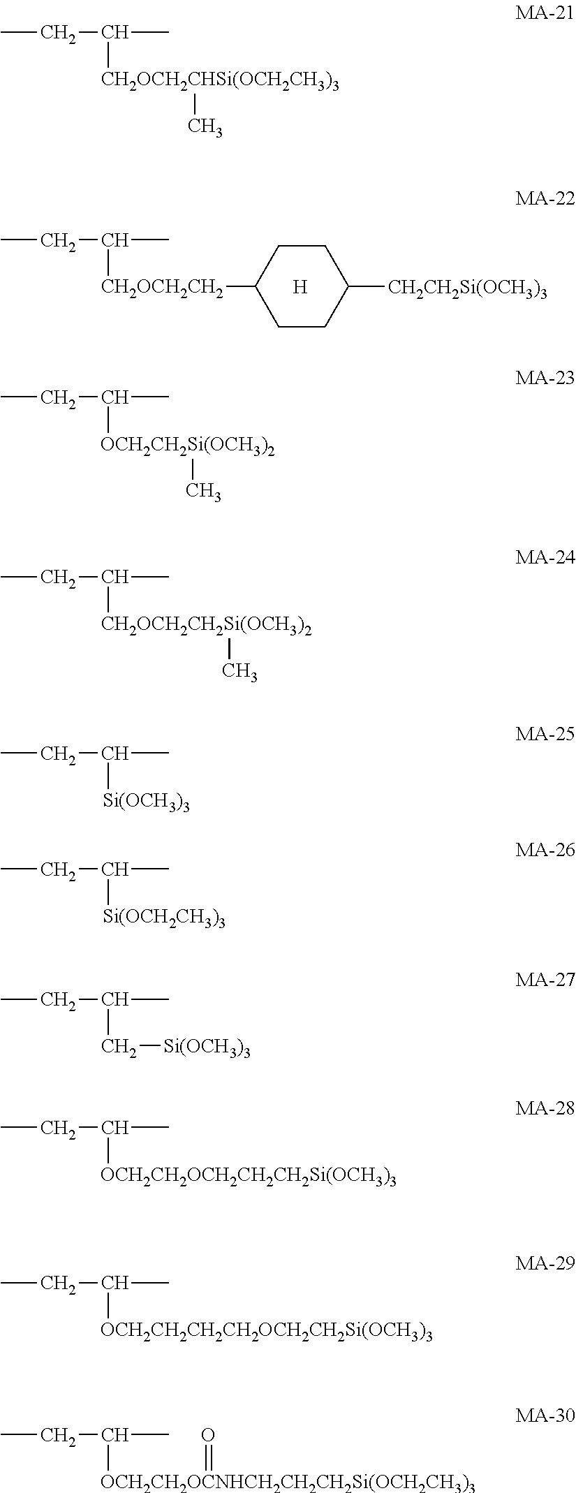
CCC(C)[CH2OCH2CH2]C1CCC([CH2CH2Si(OCH3)3])CC1.[H].CCC(C)[CH2OCH2CHSi(OCH2CH3)3]C.CCC(C)[OCH2CH2Si(OCH3)2]C.CCC(C)[CH2OCH2CH2Si(OCH3)2]C.CCC(C)[Si(OCH3)3].CCC(C)[Si(OCH2CH3)3].CCC(C)C[Si(OCH3)3].CCC(C)[OCH2CH2OCH2CH2CH2Si(OCH3)3].CCC(C)[OCH2CH2CH2CH2OCH2CH2Si(OCH3)3].CCC(C)[OCH2CH2OCNHCH2CH2CH2Si(OCH2CH3)3]=O
